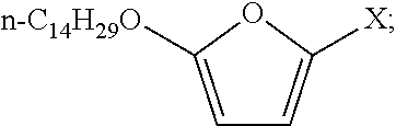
C1=C([n-C14H29O])OC([X])=C1
